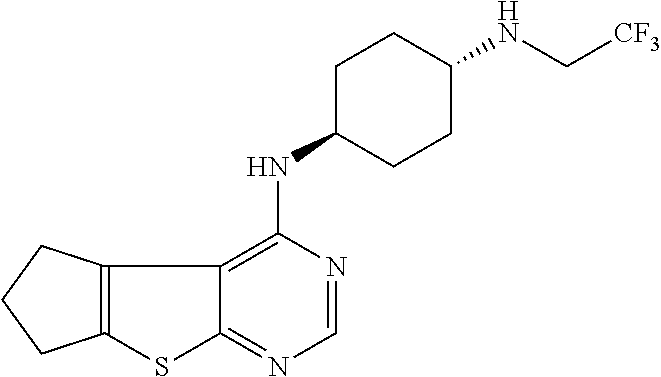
C12=NC=NC(NC3CCC(NC[CF3])CC3)=C1C1=C(S2)CCC1
